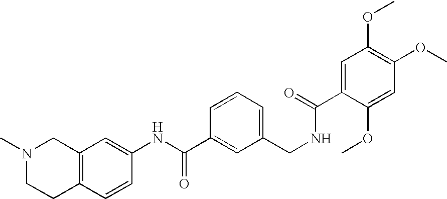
N1(C)CCC2=C(C1)C=C(NC(C1=CC(CNC(C3=CC(OC)=C(OC)C=C3OC)=O)=CC=C1)=O)C=C2
